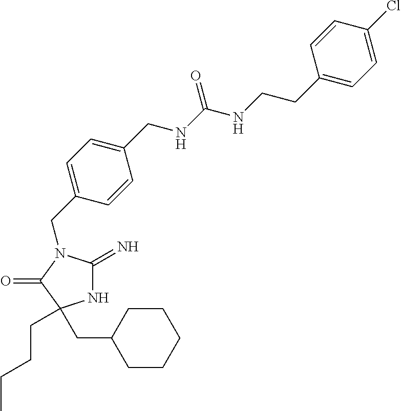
N1C(=N)N(CC2=CC=C(CNC(NCCC3=CC=C(Cl)C=C3)=O)C=C2)C(=O)C1(CCCC)CC1CCCCC1
